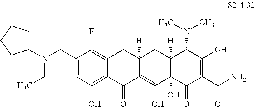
C1(CN(CC)C2CCCC2)=CC(O)=C2C(=C1F)CC1([H])C(=C(O)C3(O)C([H])(C1)C(N(C)C)C(O)=C(C(N)=O)C3=O)C2=O
